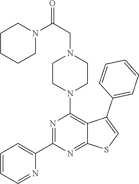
C1(C2=CC=CC=N2)=NC(N2CCN(CC(=O)N3CCCCC3)CC2)=C2C(=N1)SC=C2C1=CC=CC=C1
